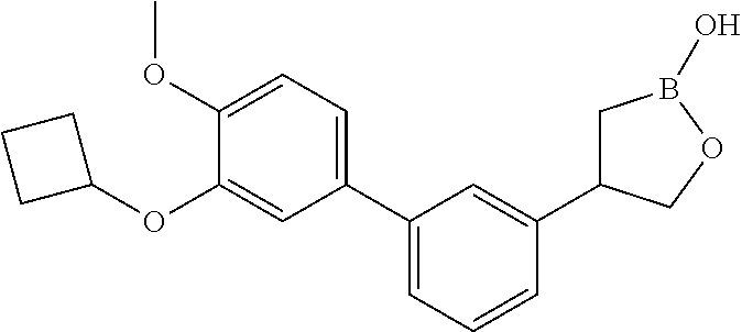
C1(C2=CC=CC(C3CB(O)OC3)=C2)=CC=C(OC)C(OC2CCC2)=C1
